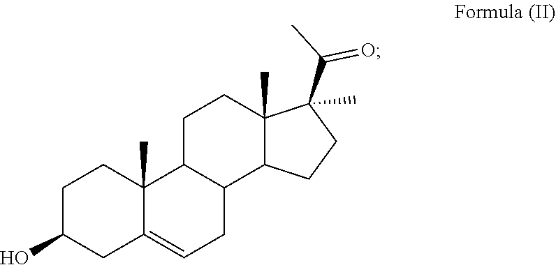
C1C(O)CC2=CCC3C(CCC4(C)C3CCC4(C(C)=O)C)C2(C)C1
